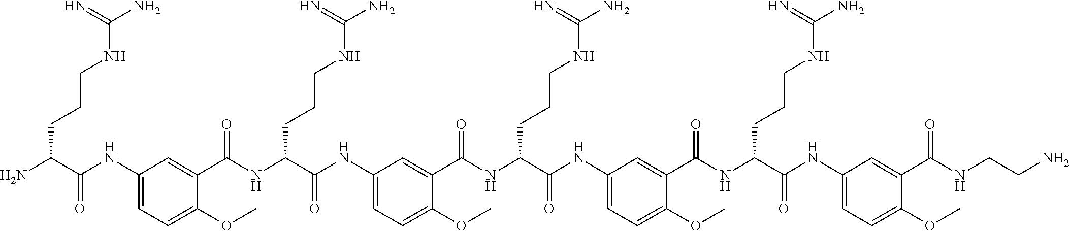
C1(NC(C(N)CCCNC(N)=N)=O)=CC=C(OC)C(C(NC(C(NC2=CC=C(OC)C(C(NC(C(NC3=CC=C(OC)C(C(NC(C(NC4=CC=C(OC)C(C(NCCN)=O)=C4)=O)CCCNC(N)=N)=O)=C3)=O)CCCNC(N)=N)=O)=C2)=O)CCCNC(N)=N)=O)=C1
